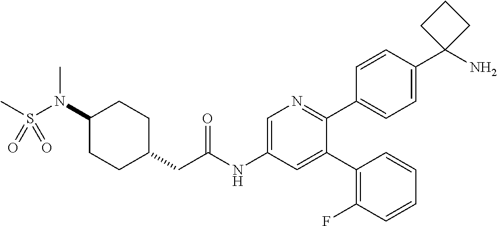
C1(N(S(C)(=O)=O)C)CCC(CC(NC2=CN=C(C3=CC=C(C4(N)CCC4)C=C3)C(C3=C(F)C=CC=C3)=C2)=O)CC1
